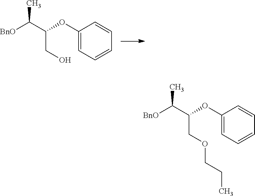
C1(OC(C([BnO])C)CO)=CC=CC=C1.C1(OC(C([BnO])C)COCCC)=CC=CC=C1
